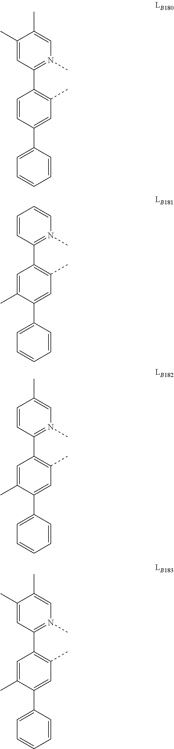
C1=C(C)C(C2=CC=CC=C2)=CC(C)=C1C1=N(C)C=C(C)C=C1.C1=CC(C2=CC=CC=C2)=CC(C)=C1C1=N(C)C=C(C)C(C)=C1.C1=C(C)C(C2=CC=CC=C2)=CC(C)=C1C1=N(C)C=CC=C1.C1=C(C)C(C2=CC=CC=C2)=CC(C)=C1C1=N(C)C=C(C)C(C)=C1
